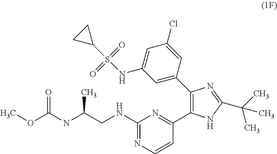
C1(C2=NC(NCC(NC(OC)=O)C)=NC=C2)=C(C2=CC(NS(=O)(=O)C3CC3)=CC(Cl)=C2)N=C(C(C)(C)C)N1
